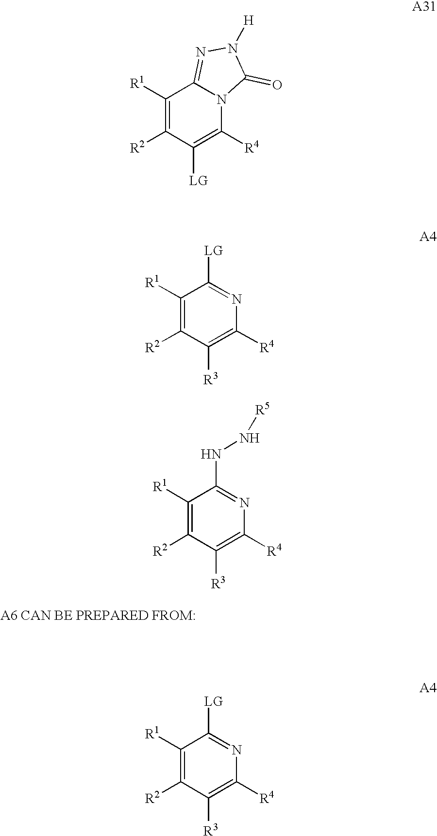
C1([R1])=C([R2])C([LG])=C([R4])N2C1=NN([H])C2=O.C1([R1])=C([R2])C([R3])=C([R4])N=C1[LG].C1([R1])=C([R2])C([R3])=C([R4])N=C1NN[R5].C1([R1])=C([R2])C([R3])=C([R4])N=C1[LG]
